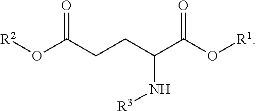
O=C(CCC(N[R3])C(O[R1])=O)O[R2]
